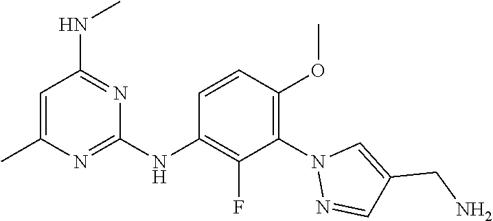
C1(N2N=CC(CN)=C2)=C(OC)C=CC(NC2=NC(C)=CC(NC)=N2)=C1F
